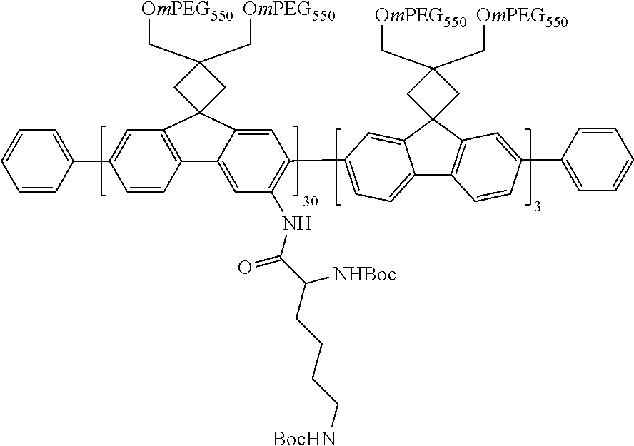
C12=CC=C(C3=C(NC(C(CCCC[BocHN])[NHBoc])=O)C=C4C5=C(C=C(C6=CC=CC=C6)C=C5)C5(C4=C3)CC(C[OmPEG550])(C[OmPEG550])C5)C=C1C1(C3=C2C=CC(C2=CC=CC=C2)=C3)CC(C[OmPEG550])(C[OmPEG550])C1
